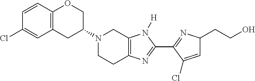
C12=C(CC(N3CCC4=C(C3)N([H])C(C3=NC(CCO)C=C3Cl)=N4)CO1)C=C(Cl)C=C2
